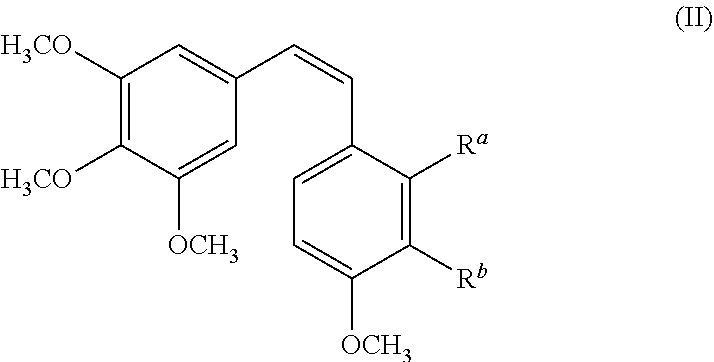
C1([H3CO])=C([H3CO])C([OCH3])=CC(C=CC2=CC=C([OCH3])C([Rb])=C2[Ra])=C1
